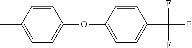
C1=C(C)C=CC(OC2=CC=C(C(F)(F)F)C=C2)=C1
